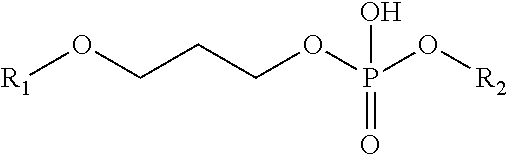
[R1]OCCCOP(O[R2])(=O)O
